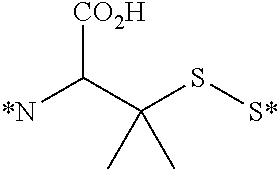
[CO2H]C(C(S[S*])(C)C)[*N]
